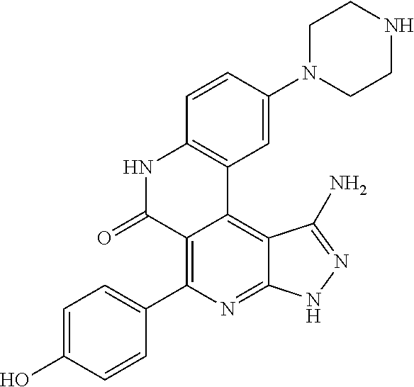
C1=C(O)C=CC(C2=C3C(=C4C(=N2)NN=C4N)C2=C(NC3=O)C=CC(N3CCNCC3)=C2)=C1
